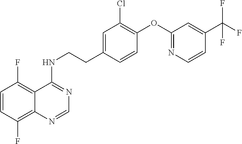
C1=CC(F)=C2C(=C1F)C(NCCC1=CC(Cl)=C(OC3=NC=CC(C(F)(F)F)=C3)C=C1)=NC=N2
